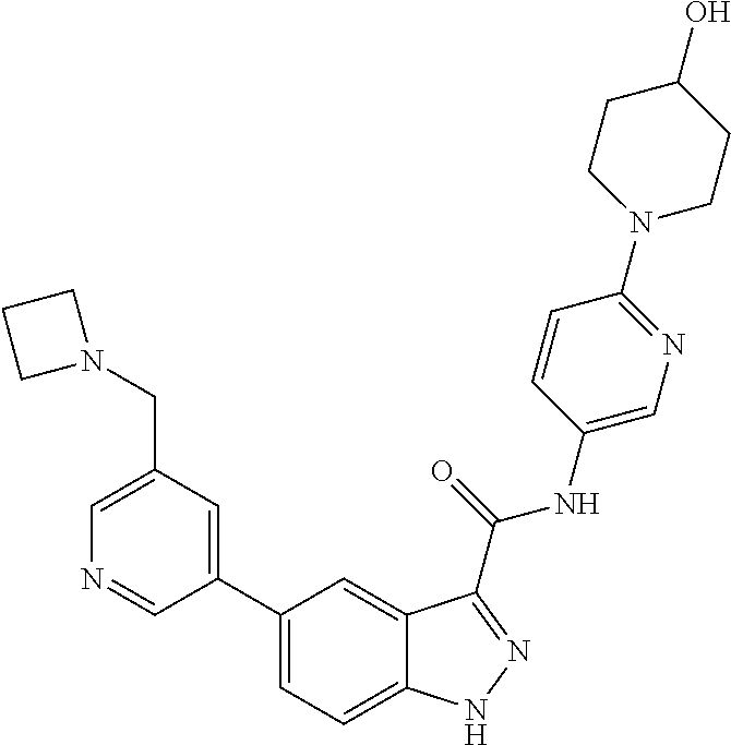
C1(CN2CCC2)=CN=CC(C2=CC=C3C(=C2)C(C(NC2=CN=C(N4CCC(O)CC4)C=C2)=O)=NN3)=C1
